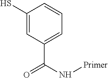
C1(S)=CC(C(N[Primer])=O)=CC=C1
